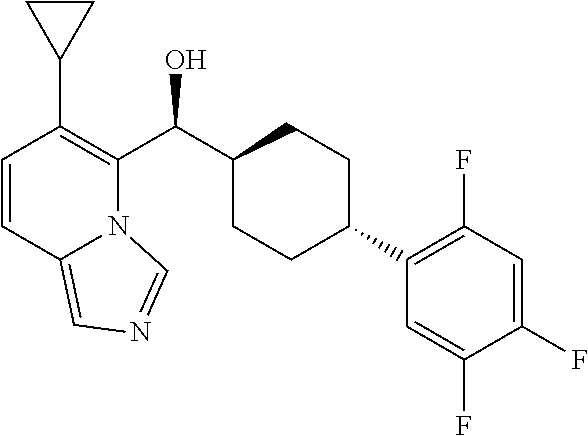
C1=CC2=CN=CN2C(C(C2CCC(C3=C(F)C=C(F)C(F)=C3)CC2)O)=C1C1CC1
